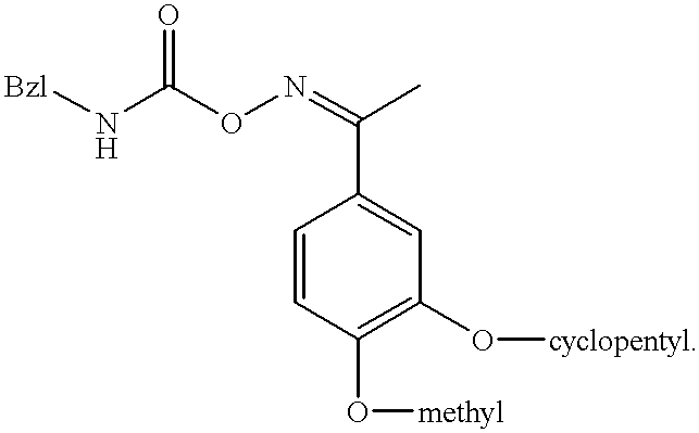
C1=CC(O[methyl])=C(O[cyclopentyl])C=C1C(=NOC(N[Bzl])=O)C
